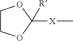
C1COC([X]C)([R])O1
